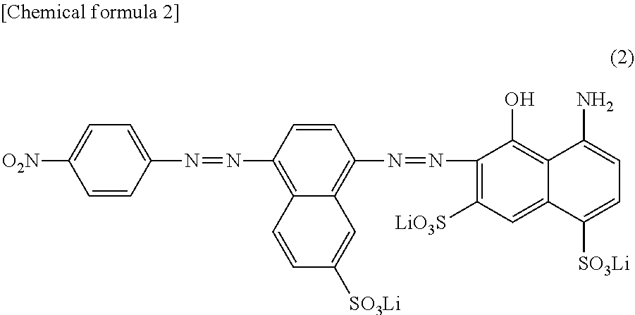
C1(N=NC2=C3C(=C(N=NC4=CC=C([O2N])C=C4)C=C2)C=CC([SO3Li])=C3)=C([LiO3S])C=C2C(=C1O)C(N)=CC=C2[SO3Li]
